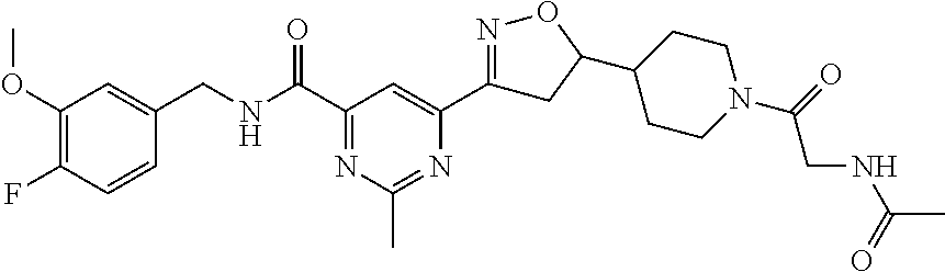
C1(OC)=C(F)C=CC(CNC(C2=NC(C)=NC(C3=NOC(C4CCN(C(=O)CNC(C)=O)CC4)C3)=C2)=O)=C1
